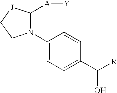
N1(C2=CC=C(C([R])O)C=C2)C([A][Y])[J]CC1
